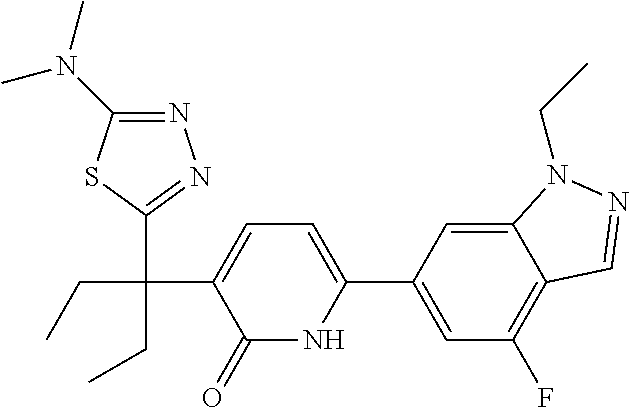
C1(C2=CC(F)=C3C(=C2)N(CC)N=C3)=CC=C(C(CC)(C2=NN=C(N(C)C)S2)CC)C(=O)N1
